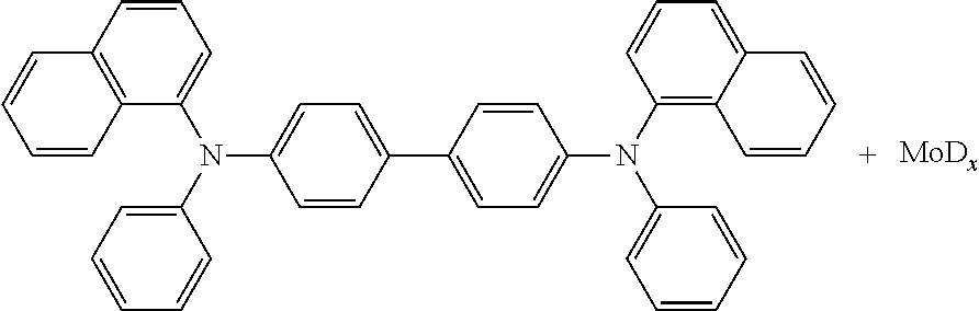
C1(N(C2=CC=CC3=C2C=CC=C3)C2=CC=CC=C2)=CC=C(C2=CC=C(N(C3=CC=CC=C3)C3=C4C(=CC=C3)C=CC=C4)C=C2)C=C1
